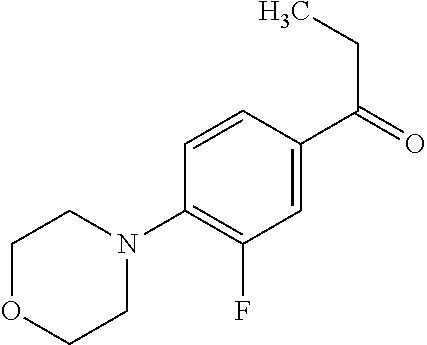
C(C1=CC(F)=C(N2CCOCC2)C=C1)(=O)CC
